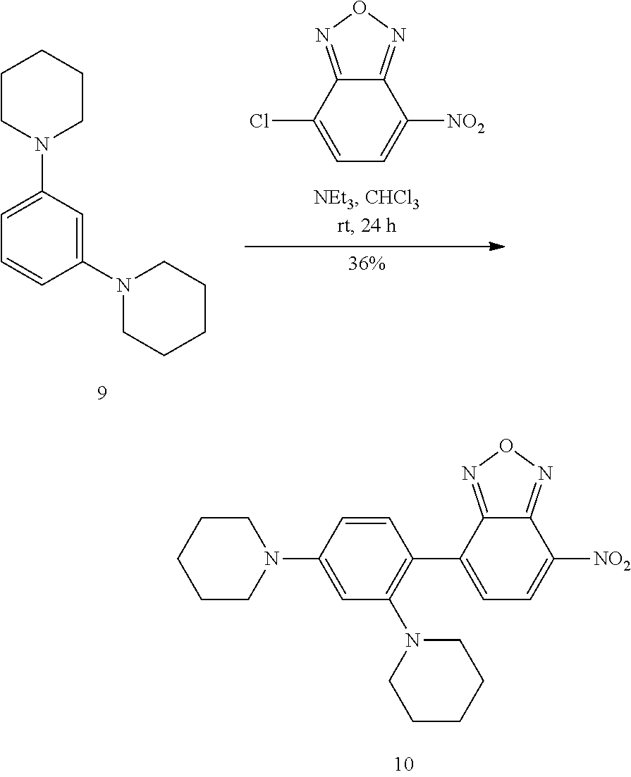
C1=C(C2=C(N3CCCCC3)C=C(N3CCCCC3)C=C2)C2=NON=C2C([NO2])=C1.C1=C(N2CCCCC2)C=C(N2CCCCC2)C=C1.C1=C(Cl)C2=NON=C2C([NO2])=C1
